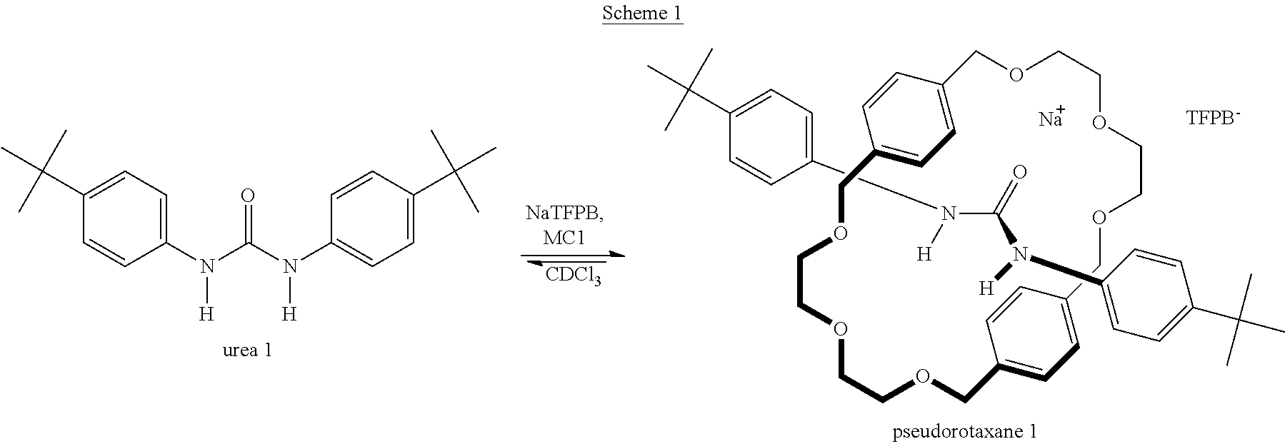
C1(N(C(N(C2=CC=C(C(C)(C)C)C=C2)[H])=O)[H])=CC=C(C(C)(C)C)C=C1.[CDCl3].C1=C(N(C(N(C2=CC=C(C(C)(C)C)C=C2)[H])=O)[H])C=CC(C(C)(C)C)=C1.C1=C2C=CC(=C1)COCCOCCOCC1=CC=C(C=C1)COCCOCCOC2.[Na].[TFPB-]
